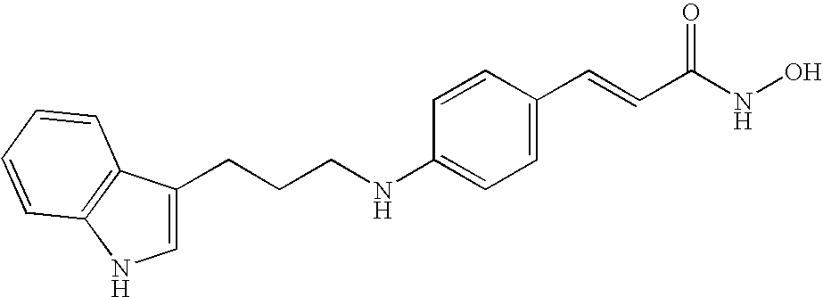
C1=C(CCCNC2=CC=C(C=CC(NO)=O)C=C2)C2=C(N1)C=CC=C2
